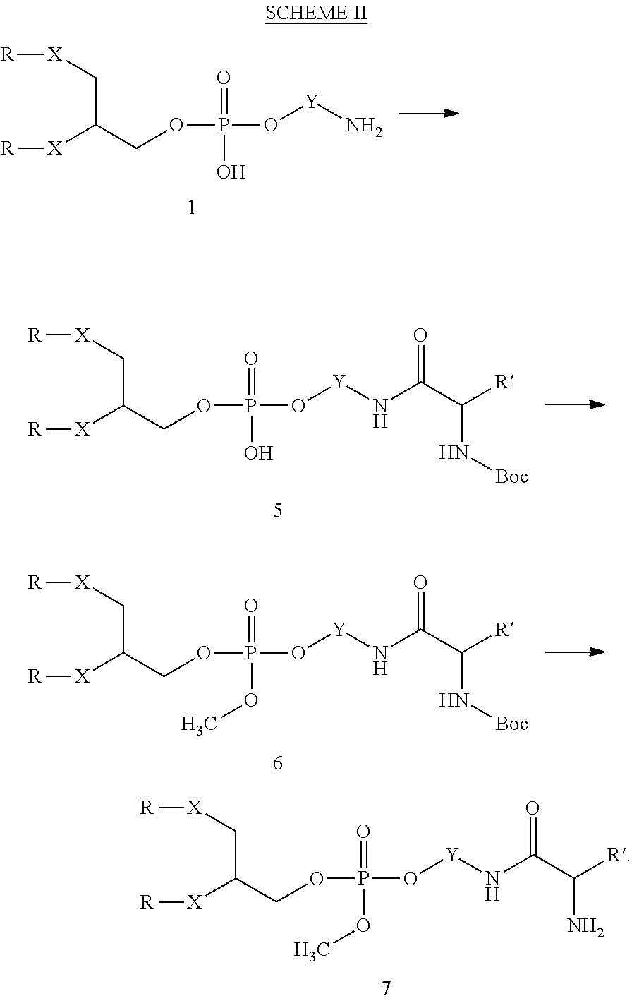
[X](C(COP(O[Y]N)(=O)O)C[X][R])[R].[X](C(COP(O[Y]NC(C([R])N[Boc])=O)(=O)O)C[X][R])[R].[X](C(COP(O[Y]NC(C([R])N[Boc])=O)(=O)OC)C[X][R])[R].[X](C(COP(O[Y]NC(C([R])N)=O)(=O)OC)C[X][R])[R]
